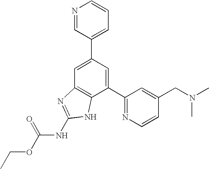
N1=CC(C2=CC3=C(C(C4=NC=CC(CN(C)C)=C4)=C2)NC(NC(OCC)=O)=N3)=CC=C1
